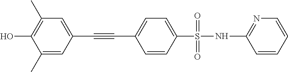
C1(C)=CC(C#CC2=CC=C(S(NC3=NC=CC=C3)(=O)=O)C=C2)=CC(C)=C1O
